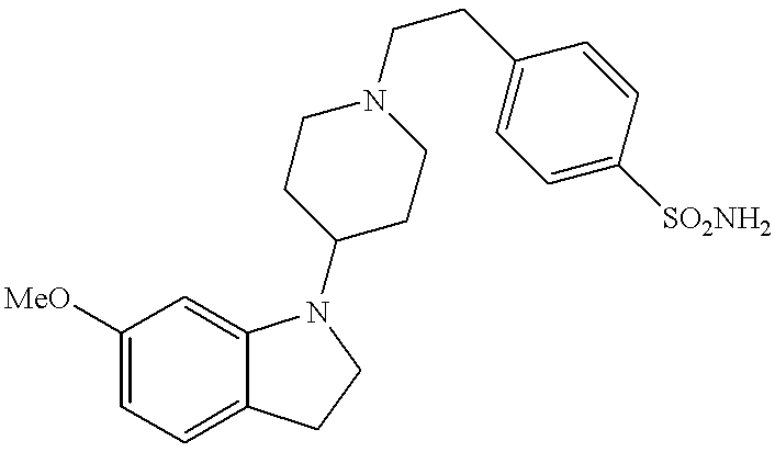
[MeO]C1=CC=C2C(=C1)N(C1CCN(CCC3=CC=C([SO2NH2])C=C3)CC1)CC2
